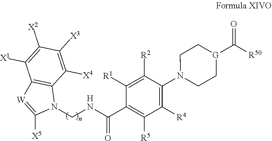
[H].C1(C(=O)NCN2C3=C([W]=C2[X5])C([X1])=C([X2])C([X3])=C3[X4])=C([R5])C([R4])=C(N2CC[G](C([R50])=O)CC2)C([R2])=C1[R1]
